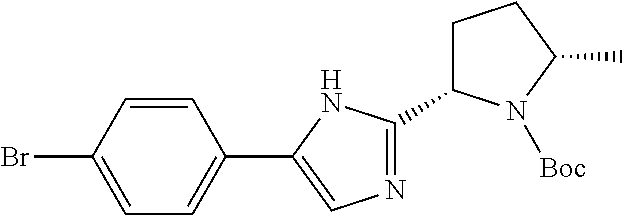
C1=CC(Br)=CC=C1C1=CN=C(C2CCC(C)N2[Boc])N1
